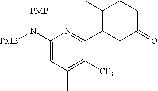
C1(N([PMB])[PMB])=CC(C)=C([CF3])C(C2CC(=O)CCC2C)=N1
